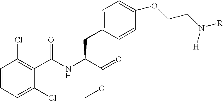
C1=CC=C(Cl)C(C(NC(C(=O)OC)CC2=CC=C(OCCN([R])[H])C=C2)=O)=C1Cl
